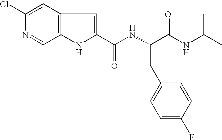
C1(Cl)=CC2=C(C=N1)NC(C(NC(C(NC(C)C)=O)CC1=CC=C(F)C=C1)=O)=C2
